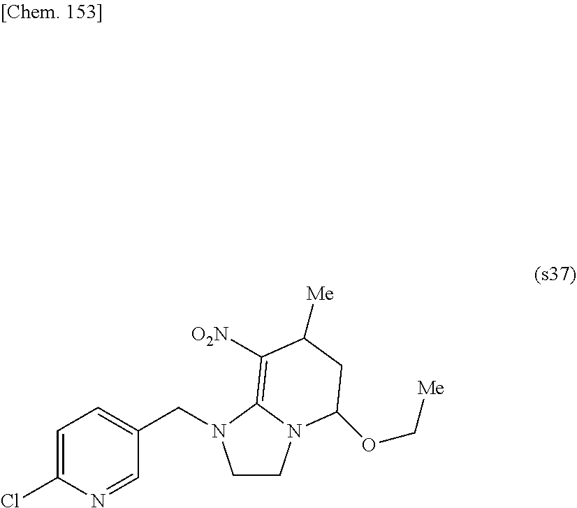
C1CN2C(=C([O2N])C([Me])CC2OC[Me])N1CC1=CC=C(Cl)N=C1
